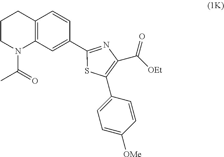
C1CN(C(=O)C)C2=C(C1)C=CC(C1=NC(C([OEt])=O)=C(C3=CC=C([OMe])C=C3)S1)=C2
